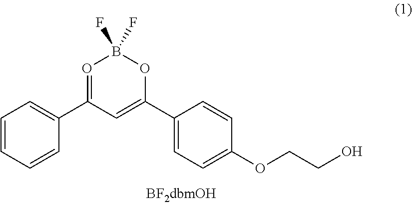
C1=CC=CC(C2=OB(F)(F)OC(C3=CC=C(OCCO)C=C3)=C2)=C1
